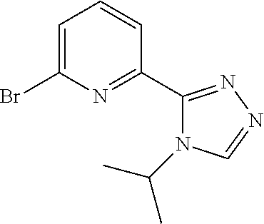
C1(C2=NN=CN2C(C)C)=NC(Br)=CC=C1
